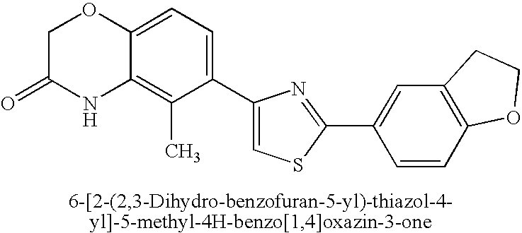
C1C(=O)NC2=C(C)C(C3=CSC(C4=CC5=C(C=C4)OCC5)=N3)=CC=C2O1
